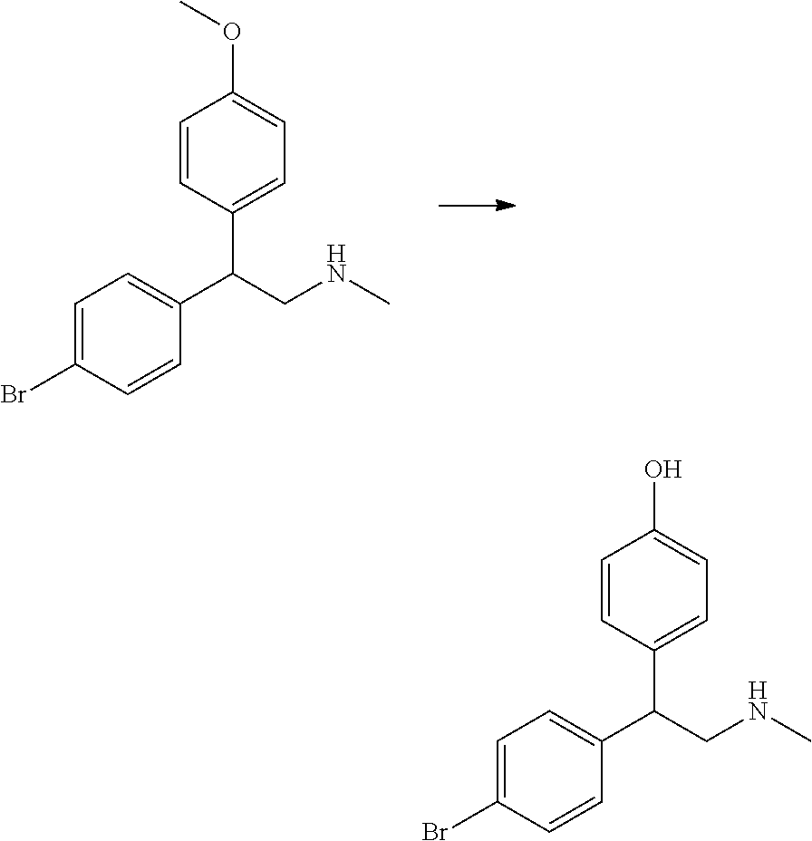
C1(Br)=CC=C(C(CNC)C2=CC=C(OC)C=C2)C=C1.C1(Br)=CC=C(C(CNC)C2=CC=C(O)C=C2)C=C1
